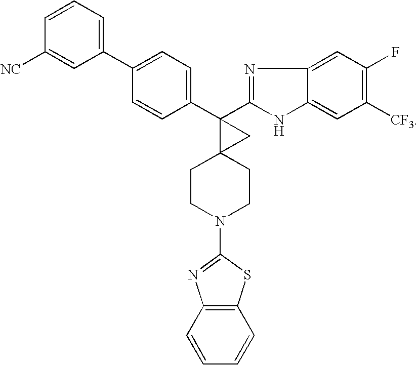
C1=CC=C(C2=CC=C(C3(C4=NC5=CC(F)=C([CF3])C=C5N4)C4(CCN(C5=NC6=C(S5)C=CC=C6)CC4)C3)C=C2)C=C1[NC]
